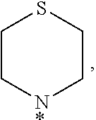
C1C[N*]CCS1
